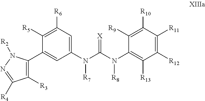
C1(N([R7])C(N(C2=C([R13])C([R12])=C([R11])C([R10])=C2[R9])[R8])=[X])=CC([R6])=C([R5])C(C2=C([R3])C([R4])=NN2[R2])=C1
